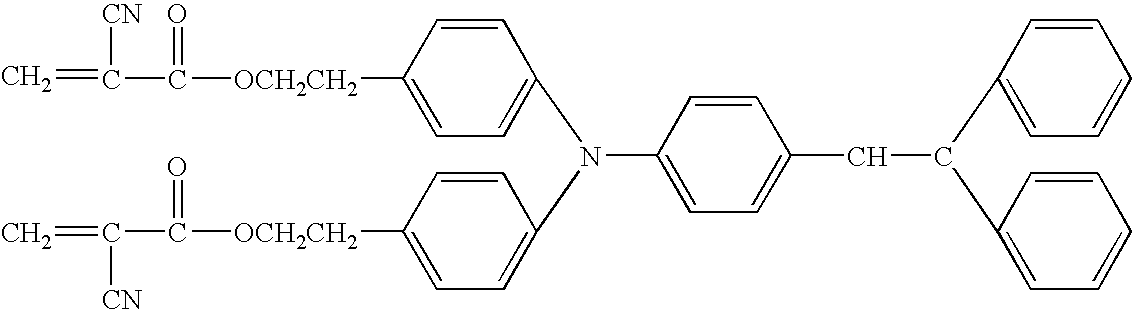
C=C([CN])C(=O)[OCH2CH2]C1=CC=C(N(C2=CC=C([OCH2CH2]C(C(=C)[CN])=O)C=C2)C2=CC=C(CC(C3=CC=CC=C3)C3=CC=CC=C3)C=C2)C=C1
